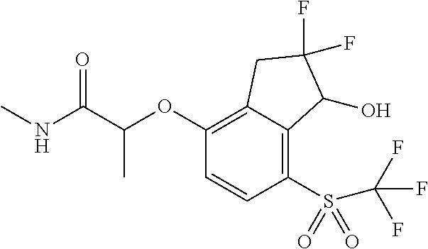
C1(OC(C(NC)=O)C)=C2C(=C(S(=O)(=O)C(F)(F)F)C=C1)C(O)C(F)(F)C2
